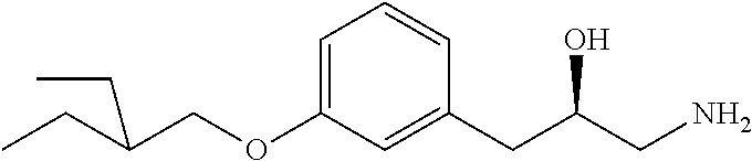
C1=C(OCC(CC)CC)C=C(CC(CN)O)C=C1
